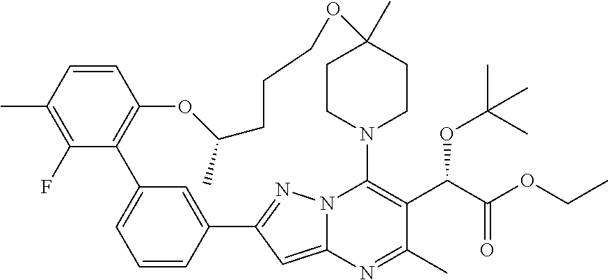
C1=CC(C)=C(F)C2=C1OC(C)CCCOC1(C)CCN(C3=C(C(OC(C)(C)C)C(=O)OCC)C(C)=NC4=CC(=NN43)C3=CC2=CC=C3)CC1
